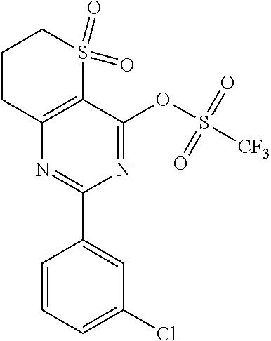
C1(C2=CC(Cl)=CC=C2)=NC2=C(C(OS([CF3])(=O)=O)=N1)S(=O)(=O)CCC2
